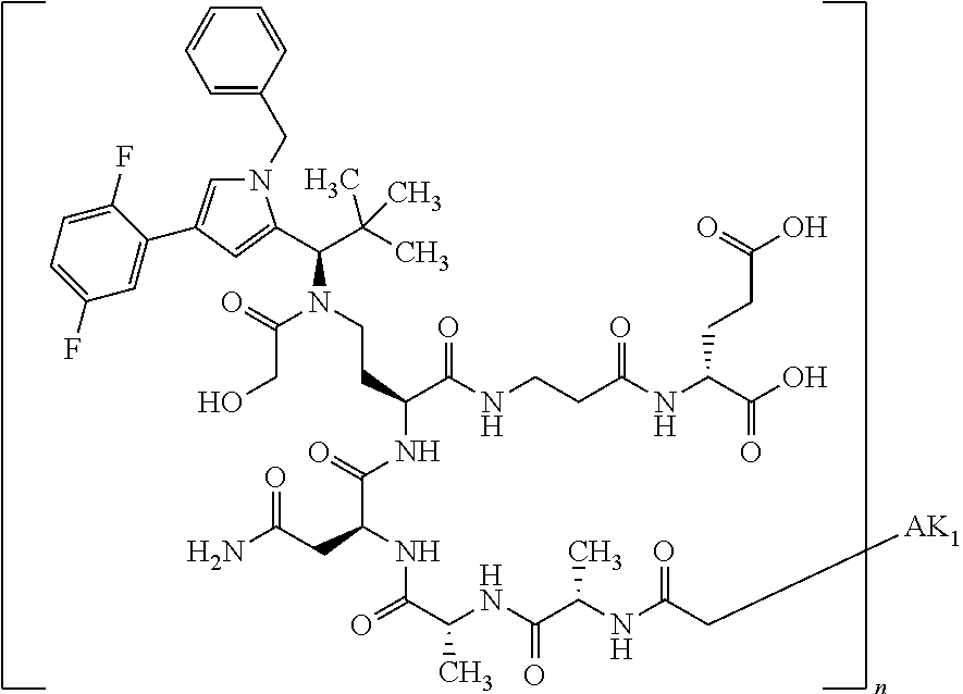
N1(CC2=CC=CC=C2)C=C(C2=CC(F)=CC=C2F)C=C1C(C(C)(C)C)N(CCC(NC(=O)C(CC(=O)N)NC(=O)C(C)NC(=O)C(NC(C[AK1])=O)C)C(NCCC(NC(C(O)=O)CCC(O)=O)=O)=O)C(=O)CO
